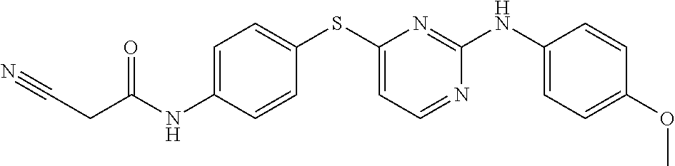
C1=CC(NC2=NC(SC3=CC=C(NC(CC#N)=O)C=C3)=CC=N2)=CC=C1OC
